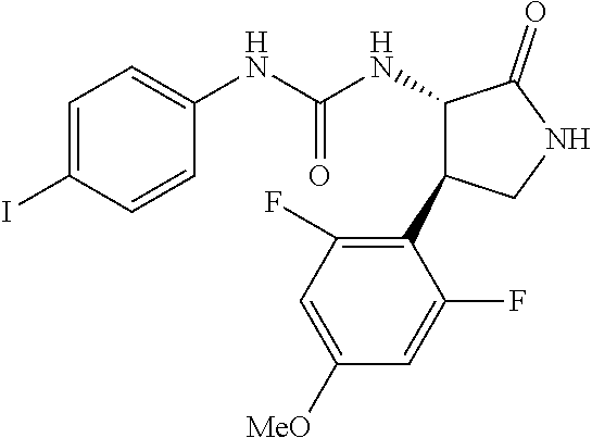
C1(NC(NC2C(=O)NCC2C2=C(F)C=C([MeO])C=C2F)=O)=CC=C(I)C=C1
